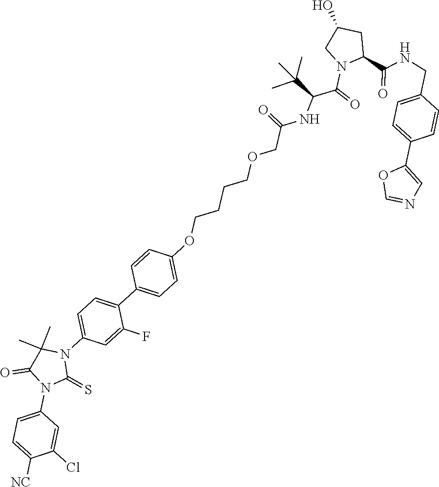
C1=C(N2C(=S)N(C3=CC=C(C4=CC=C(OCCCCOCC(=O)NC(C(=O)N5CC(O)CC5C(NCC5=CC=C(C6=CN=CO6)C=C5)=O)C(C)(C)C)C=C4)C(F)=C3)C(C)(C)C2=O)C=C(Cl)C([NC])=C1
